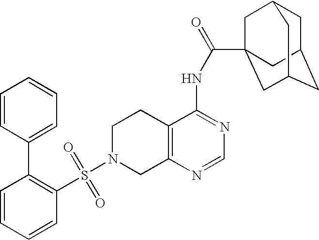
C1N(S(=O)(=O)C2=C(C3=CC=CC=C3)C=CC=C2)CC2=C(C1)C(NC(=O)C13CC4CC(CC(C1)C4)C3)=NC=N2
